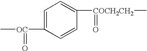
C[OC](C1=CC=C([COCH2CH2](C)=O)C=C1)=O
